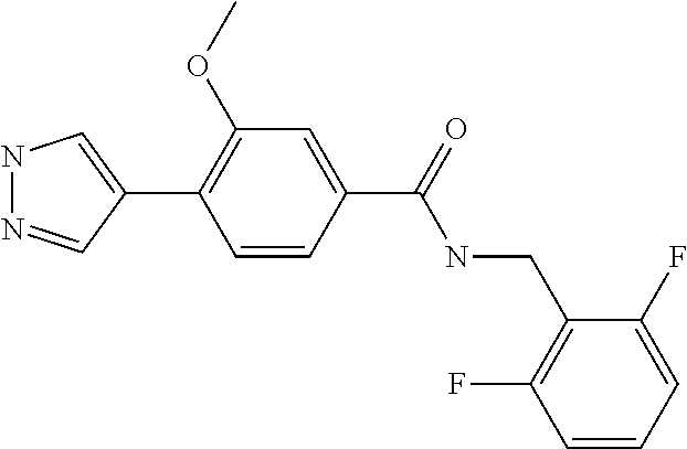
N1N=CC(C2=C(OC)C=C(C(NCC3=C(F)C=CC=C3F)=O)C=C2)=C1
